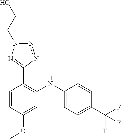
C1=CC(C(F)(F)F)=CC=C1NC1=C(C2=NN(CCO)N=N2)C=CC(OC)=C1
